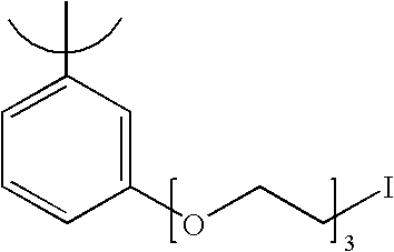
ICCOC1=CC(C)=CC=C1
